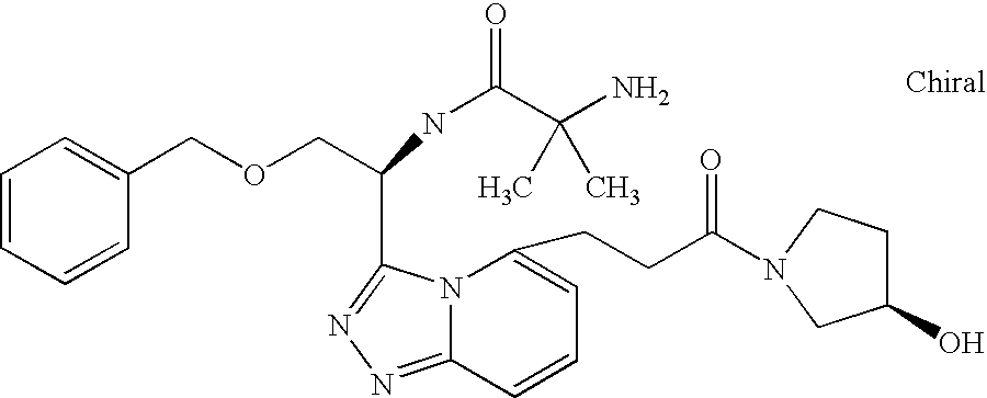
C12=NN=C(C(COCC3=CC=CC=C3)NC(C(N)(C)C)=O)N1C(CCC(N1CCC(O)C1)=O)=CC=C2
